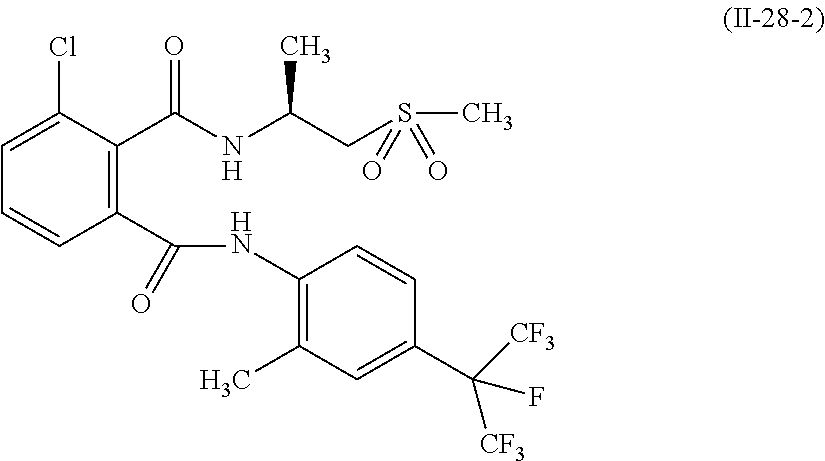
C1(C(NC2=C(C)C=C(C([CF3])([CF3])F)C=C2)=O)=C(C(NC(CS(C)(=O)=O)C)=O)C(Cl)=CC=C1
